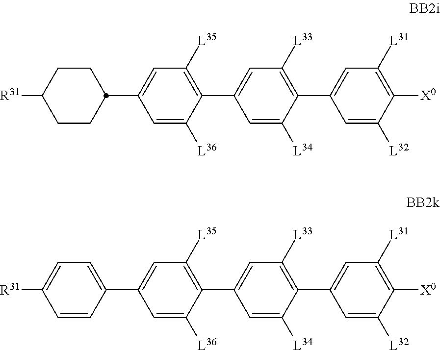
C1(C2=C([L35])C=C(C3CCC([R31])CC3)C=C2[L36])=CC([L33])=C(C2=CC([L31])=C([X0])C([L32])=C2)C([L34])=C1.C1(C2=C([L35])C=C(C3=CC=C([R31])C=C3)C=C2[L36])=CC([L33])=C(C2=CC([L31])=C([X0])C([L32])=C2)C([L34])=C1
